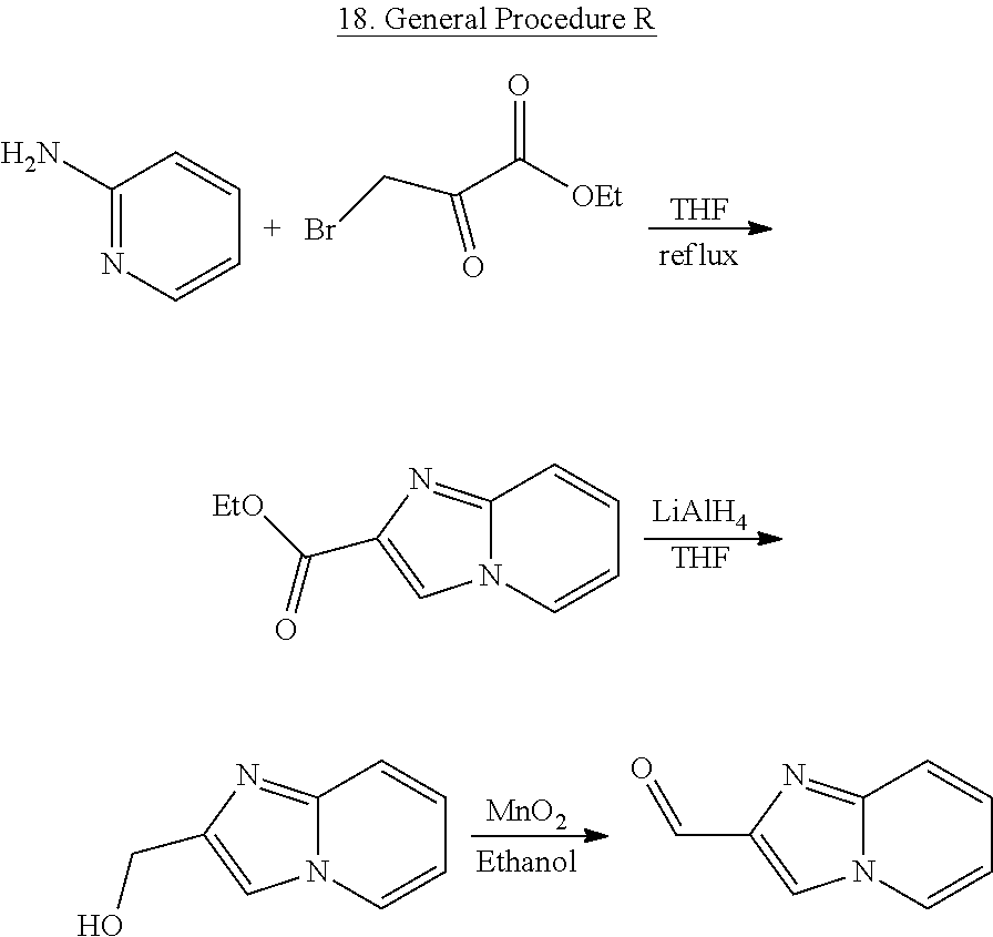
C1(N)=NC=CC=C1.C(C([OEt])=O)(CBr)=O.[THF].C12=NC(C([EtO])=O)=CN1C=CC=C2.[LiAlH4].[THF].C12=NC(CO)=CN1C=CC=C2.[MnO2].C12=NC(C=O)=CN1C=CC=C2
